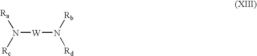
N([Rc])([Ra])[W]N([Rb])[Rd]
